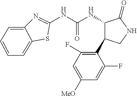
N(C(NC1C(C2=C(F)C=C([MeO])C=C2F)CNC1=O)=O)C1=NC2=CC=CC=C2S1
